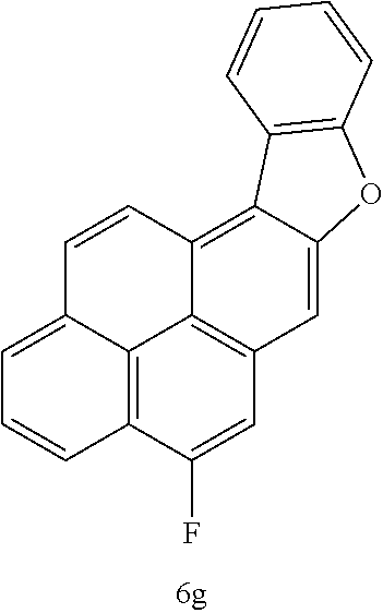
C12=C3C(F)=CC4=C1C(=C1C(=C4)OC4=C1C=CC=C4)C=CC2=CC=C3
